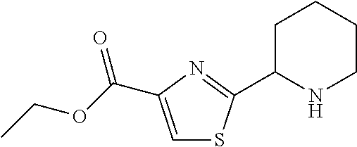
C1=C(C(OCC)=O)N=C(C2NCCCC2)S1
